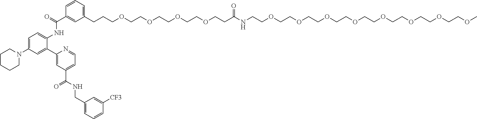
C1(CCCOCCOCCOCCOCCC(NCCOCCOCCOCCOCCOCCOCCOCCOC)=O)=CC=CC(C(=O)NC2=CC=C(N3CCCCC3)C=C2C2=CC(C(NCC3=CC=CC([CF3])=C3)=O)=CC=N2)=C1
